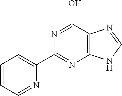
C12=C(C(O)=NC(C3=CC=CC=N3)=N1)N=CN2
